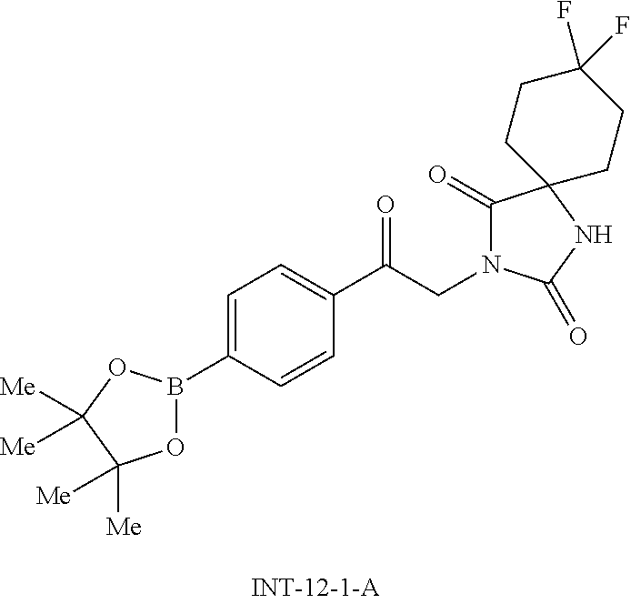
O1B(C2=CC=C(C(CN3C(=O)C4(NC3=O)CCC(F)(F)CC4)=O)C=C2)OC([Me])([Me])C1([Me])[Me]
